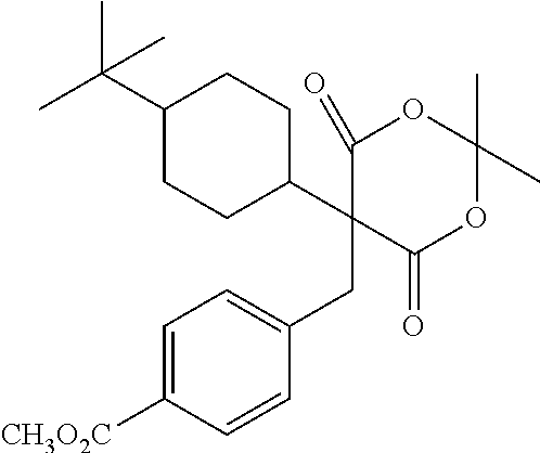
C1=C([CH3O2C])C=CC(CC2(C3CCC(C(C)(C)C)CC3)C(=O)OC(C)(C)OC2=O)=C1
